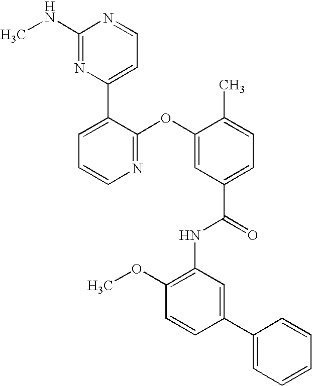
N1=C(OC2=CC(C(=O)NC3=C(OC)C=CC(C4=CC=CC=C4)=C3)=CC=C2C)C(C2=CC=NC(NC)=N2)=CC=C1
